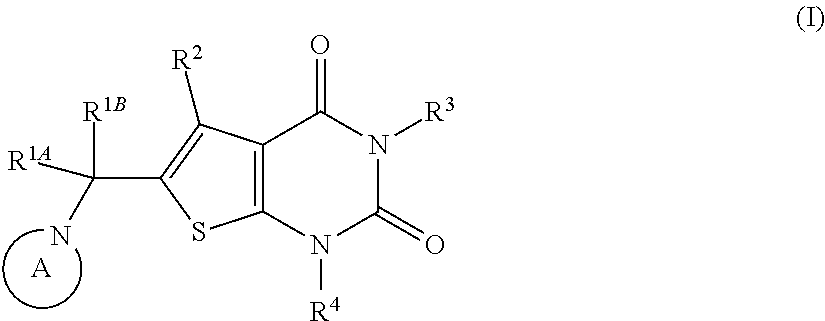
[A].C12=C(N([R4])C(=O)N([R3])C1=O)SC(C(N)([R1A])[R1B])=C2[R2]
